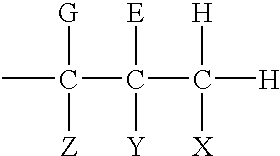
CC(C(C([H])([H])[X])([E])[Y])([G])[Z]
